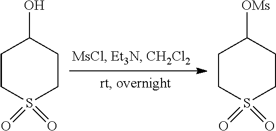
C1CS(=O)(=O)CCC1O.C1CS(=O)(=O)CCC1[OMs]
